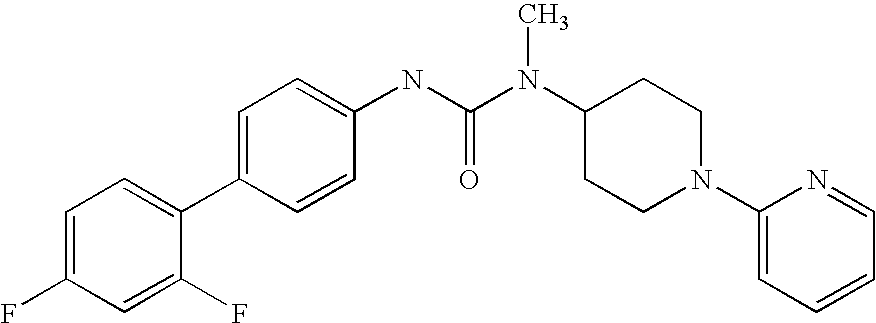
C1=C(F)C=C(F)C(C2=CC=C(NC(N(C3CCN(C4=CC=CC=N4)CC3)C)=O)C=C2)=C1
